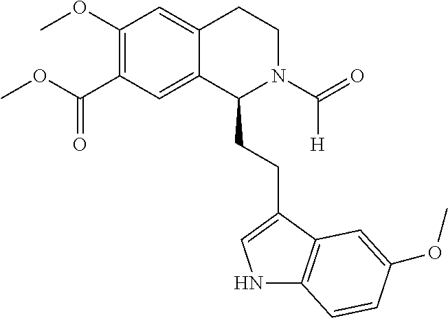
O(C(C1=C(OC)C=C2C(=C1)C(CCC1=CNC3=C1C=C(OC)C=C3)N(C(=O)[H])CC2)=O)C
